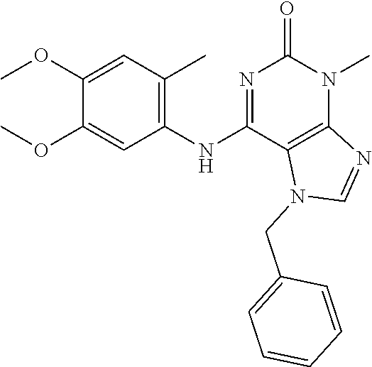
C1(OC)=CC(C)=C(NC2=NC(=O)N(C)C3=C2N(CC2=CC=CC=C2)C=N3)C=C1OC
